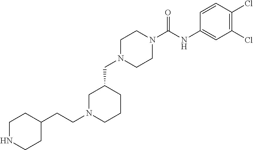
C1(Cl)=C(Cl)C=CC(NC(N2CCN(CC3CN(CCC4CCNCC4)CCC3)CC2)=O)=C1
